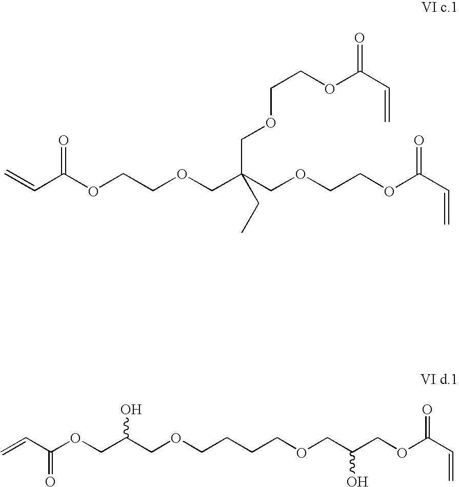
C=CC(OCCOCC(COCCOC(C=C)=O)(COCCOC(C=C)=O)CC)=O.C=CC(OCC(COCCCCOCC(COC(C=C)=O)O)O)=O
